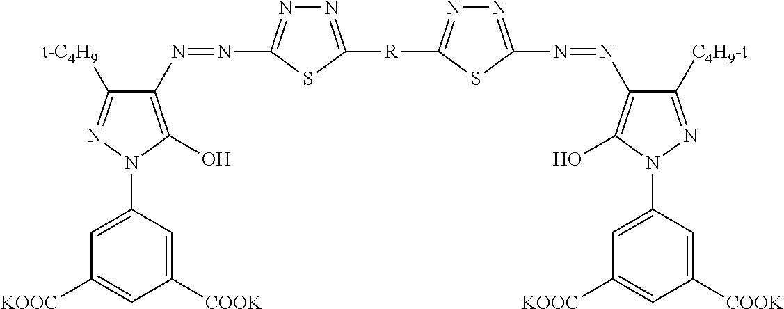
N(=NC1=C(O)N(C2=CC([KOOC])=CC([COOK])=C2)N=C1[t-C4H9])C1=NN=C([R]C2=NN=C(N=NC3=C(O)N(C4=CC([KOOC])=CC([COOK])=C4)N=C3[C4H9-t])S2)S1
